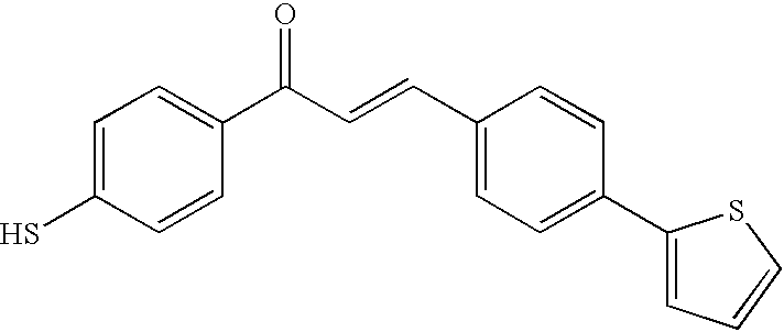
C1=C(S)C=CC(C(=O)C=CC2=CC=C(C3=CC=CS3)C=C2)=C1
